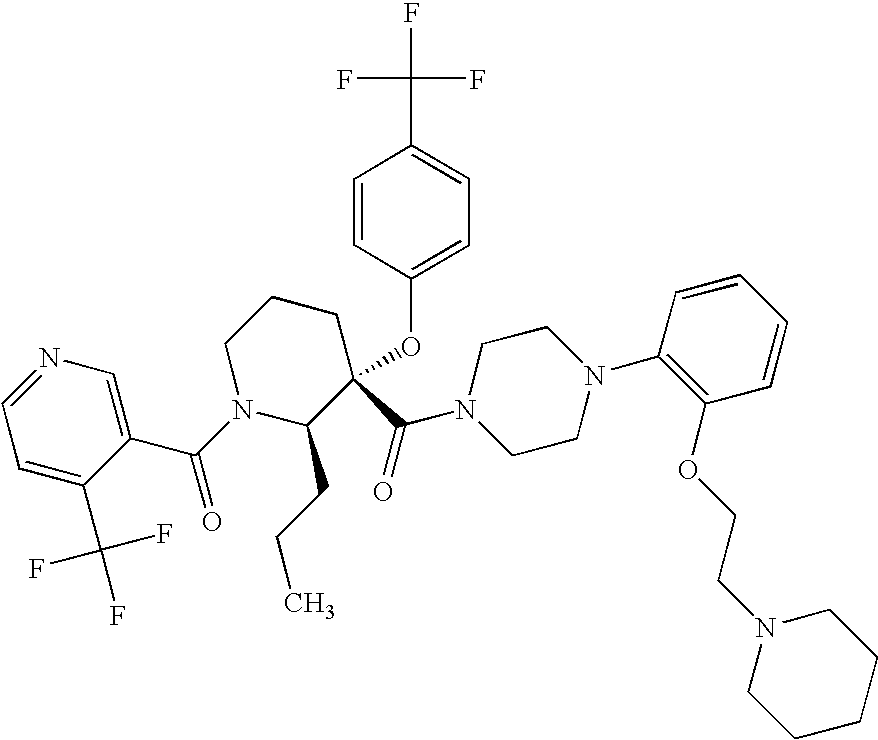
C1=C(C(F)(F)F)C(C(=O)N2C(CCC)C(C(N3CCN(C4=C(OCCN5CCCCC5)C=CC=C4)CC3)=O)(OC3=CC=C(C(F)(F)F)C=C3)CCC2)=CN=C1
